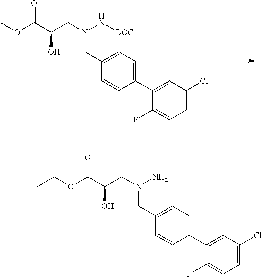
C1=C(Cl)C=C(C2=CC=C(CN(CC(C(OC)=O)O)N[BOC])C=C2)C(F)=C1.C1=C(Cl)C=C(C2=CC=C(CN(CC(C(OCC)=O)O)N)C=C2)C(F)=C1
